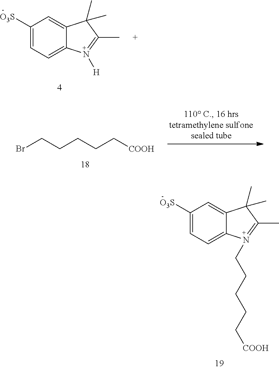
C1([O3S])=CC=C2C(=C1)C(C)(C)C(C)=N2[H].BrCCCCC[COOH].C1([O3S])=CC=C2C(=C1)C(C)(C)C(C)=N2CCCCC[COOH]
